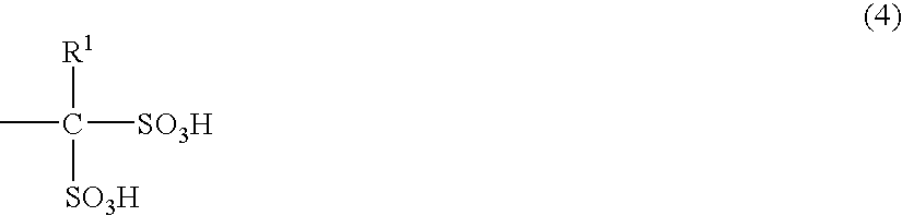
CC([SO3H])([R1])[SO3H]
